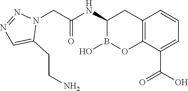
C12=C(C(C(O)=O)=CC=C1)OB(O)C(NC(=O)CN1N=NC=C1CCN)C2
